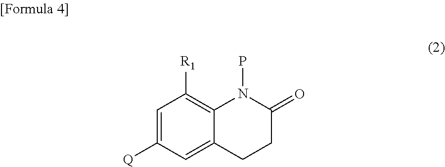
C1([Q])=CC([R1])=C2C(=C1)CCC(=O)N2P
